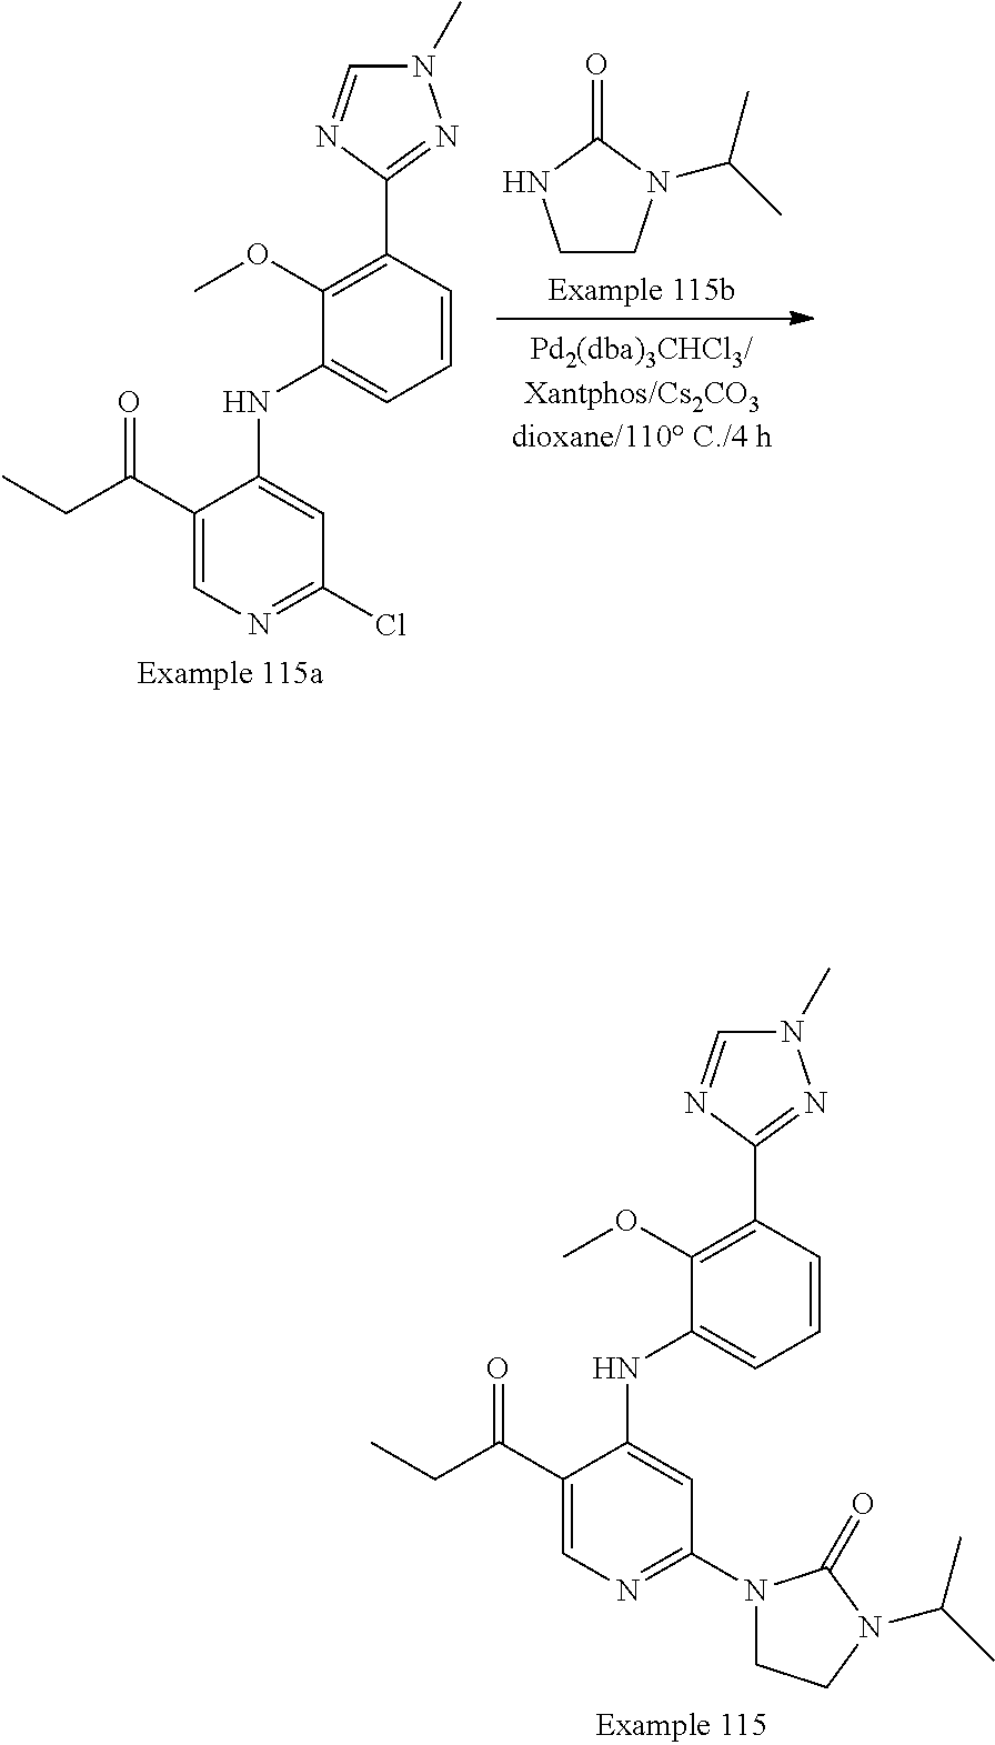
O=C1N(C(C)C)CCN1.C1(OC)=C(C2=NN(C)C=N2)C=CC=C1NC1=CC(Cl)=NC=C1C(CC)=O.C1(OC)=C(C2=NN(C)C=N2)C=CC=C1NC1=CC(N2CCN(C(C)C)C2=O)=NC=C1C(CC)=O
